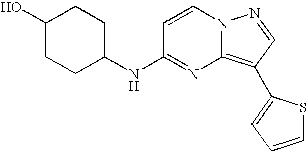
C1CC(NC2=NC3=C(C4=CC=CS4)C=NN3C=C2)CCC1O
